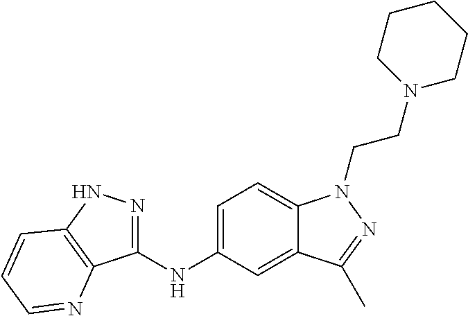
C1(NC2=CC=C3C(=C2)C(C)=NN3CCN2CCCCC2)=NNC2=C1N=CC=C2
